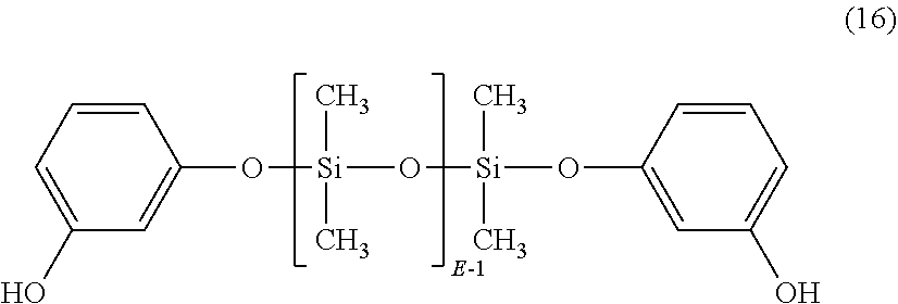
C1(O)=CC=CC(O[Si](C)(C)O[Si](C)(C)OC2=CC(O)=CC=C2)=C1
